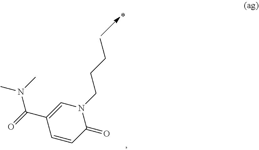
C1(C(=O)N(C)C)=CN(CCCC)C(=O)C=C1
